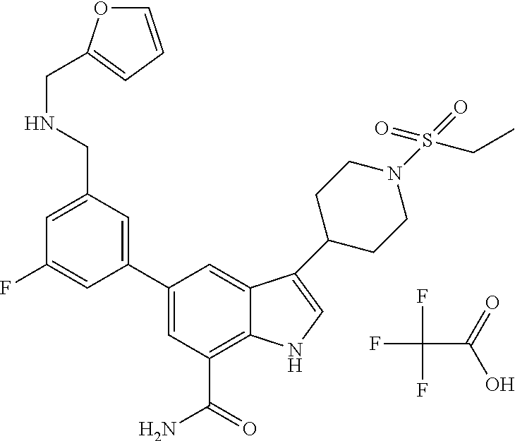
FC(C(=O)O)(F)F.C1=C(CNCC2=CC=CO2)C=C(C2=CC(C(=O)N)=C3C(=C2)C(C2CCN(S(=O)(=O)CC)CC2)=CN3)C=C1F
